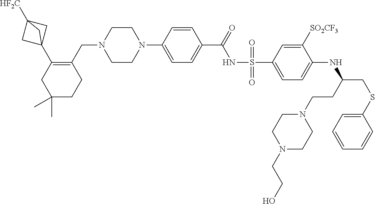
C1CN(C2=CC=C(C(=O)NS(=O)(=O)C3=CC=C(NC(CSC4=CC=CC=C4)CCN4CCN(CCO)CC4)C([SO2CF3])=C3)C=C2)CCN1CC1=C(C23CC([HF2C])(C2)C3)CC(C)(C)CC1
